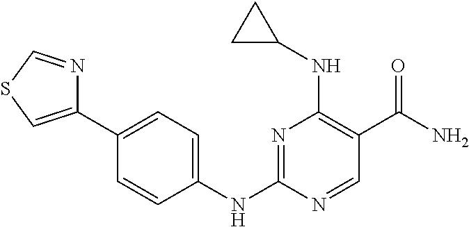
N1=C(NC2=CC=C(C3=CSC=N3)C=C2)N=CC(C(N)=O)=C1NC1CC1
